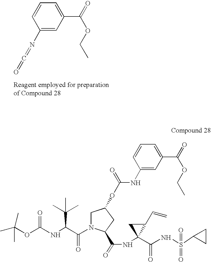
C1(N=C=O)=CC(C(=O)OCC)=CC=C1.CC(OC(NC(C(N1CC(OC(=O)NC2=CC(C(=O)OCC)=CC=C2)CC1C(=O)NC1(C(=O)NS(=O)(C2CC2)=O)C(C=C)C1)=O)C(C)(C)C)=O)(C)C
